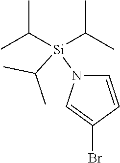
C1=CC(Br)=CN1[Si](C(C)C)(C(C)C)C(C)C
